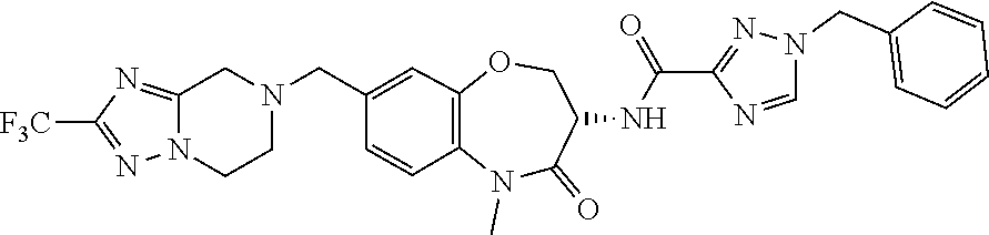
C1(CN2CC3=NC([F3C])=NN3CC2)=CC2=C(N(C)C(=O)C(NC(C3=NN(CC4=CC=CC=C4)C=N3)=O)CO2)C=C1
